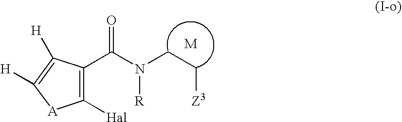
C1([Hal])=C(C(N(CC[Z3])[R])=O)C([H])=C([H])[A]1
